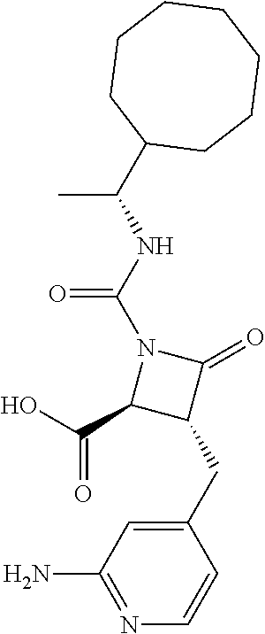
N1(C(=O)NC(C2CCCCCCC2)C)C(C(=O)O)C(CC2=CC(N)=NC=C2)C1=O
